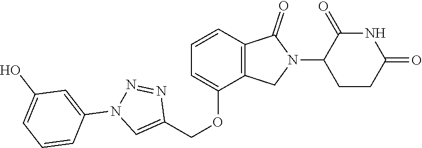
C1=CC2=C(C(OCC3=CN(C4=CC(O)=CC=C4)N=N3)=C1)CN(C1CCC(=O)NC1=O)C2=O
